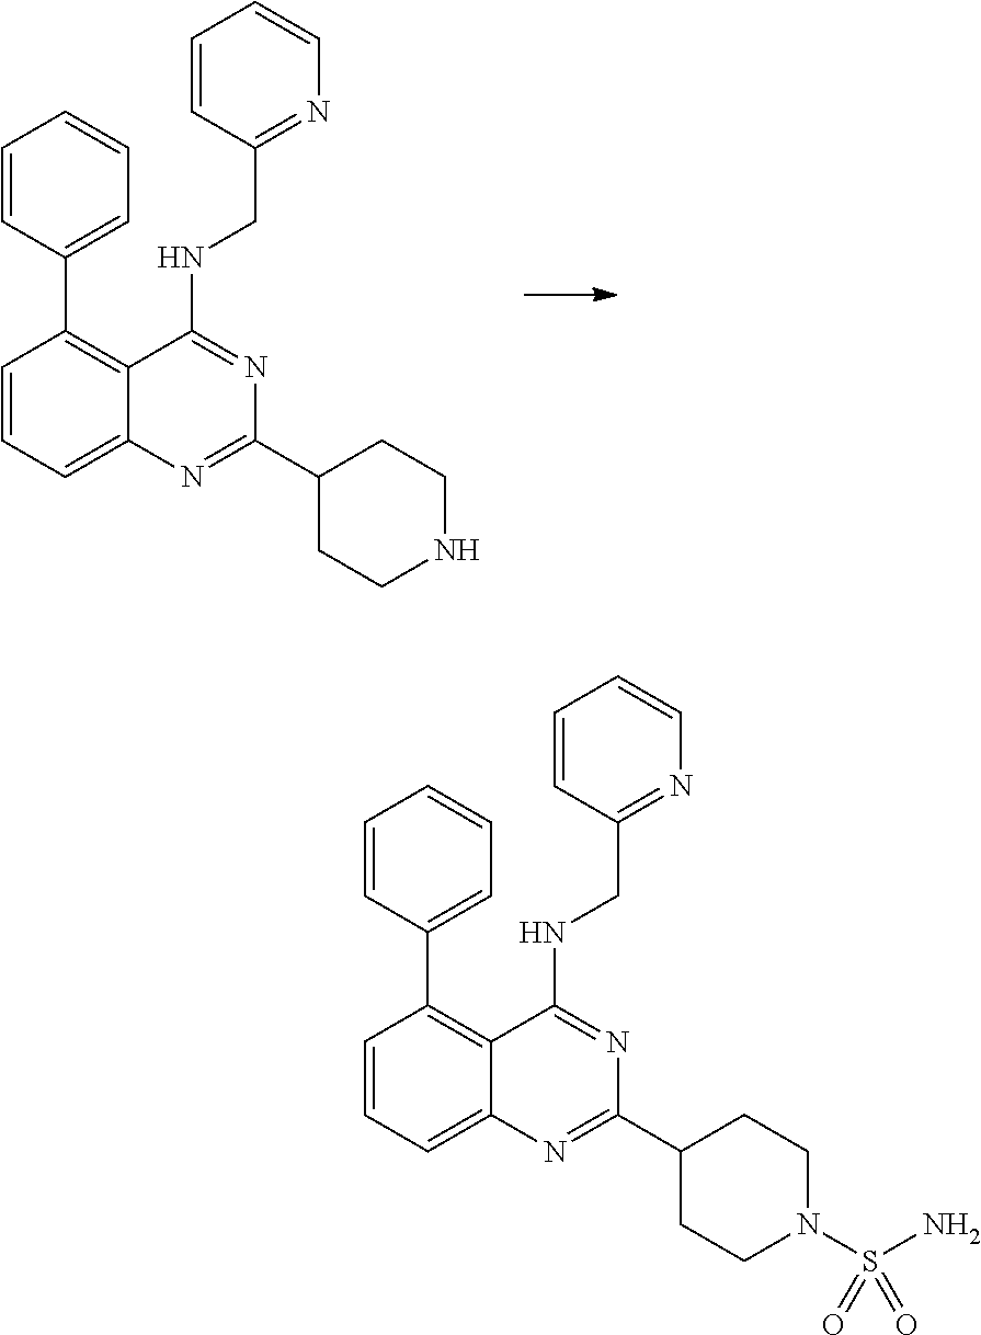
C1=CC=C2C(=C1C1=CC=CC=C1)C(NCC1=NC=CC=C1)=NC(C1CCNCC1)=N2.C1=CC=C2C(=C1C1=CC=CC=C1)C(NCC1=NC=CC=C1)=NC(C1CCN(S(N)(=O)=O)CC1)=N2
